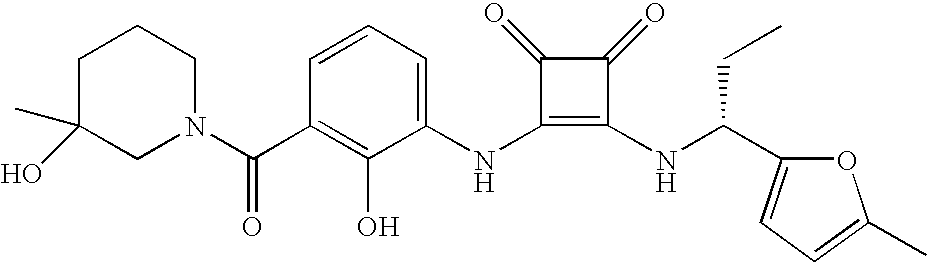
N(C1=C(NC(C2=CC=C(C)O2)CC)C(=O)C1=O)C1=CC=CC(C(=O)N2CCCC(O)(C)C2)=C1O
